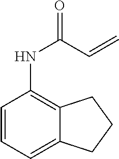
C1=CC=C2C(=C1NC(=O)C=C)CCC2
